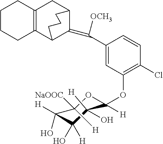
C1CCC2=C(C1)CC1CCCC2C1=C(C1=CC(OC2([H])C(O)([H])C([H])(O)C(O)([H])C([H])([NaOOC])O2)=C(Cl)C=C1)[OCH3]
